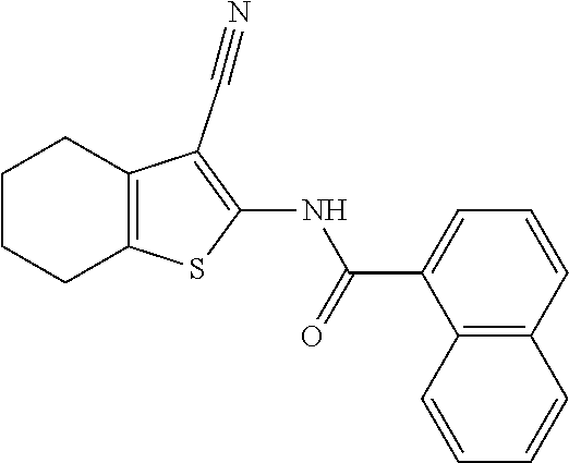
C1CCC2=C(C1)C(C#N)=C(NC(C1=CC=CC3=C1C=CC=C3)=O)S2
